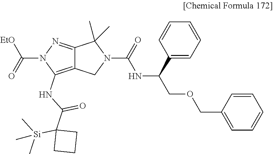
C1(C(NC(=O)N2C(C)(C)C3=NN(C(=O)[EtO])C(NC(C4([Si](C)(C)C)CCC4)=O)=C3C2)COCC2=CC=CC=C2)=CC=CC=C1
